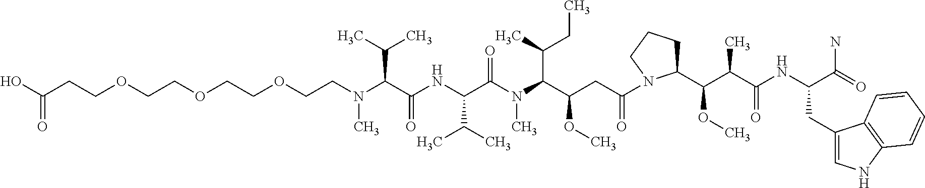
C(CN(C(C(NC(C(N(C)C(C(CC)C)C(OC)CC(=O)N1C(C(C(C(=O)NC(C(=O)N)CC2=CNC3=C2C=CC=C3)C)OC)CCC1)=O)C(C)C)=O)C(C)C)C)OCCOCCOCCC(O)=O
